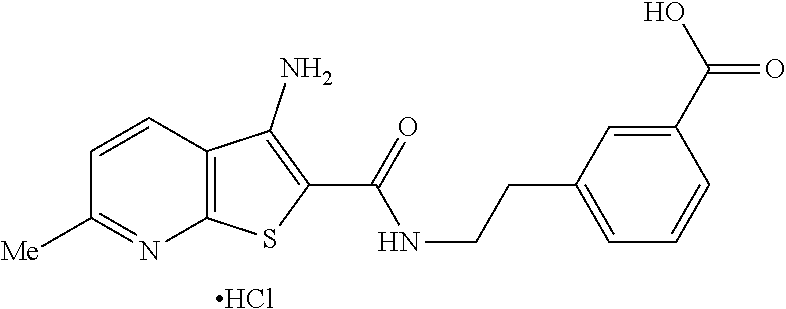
C1=CC2=C(N=C1[Me])SC(C(=O)NCCC1=CC=CC(C(=O)O)=C1)=C2N.Cl
